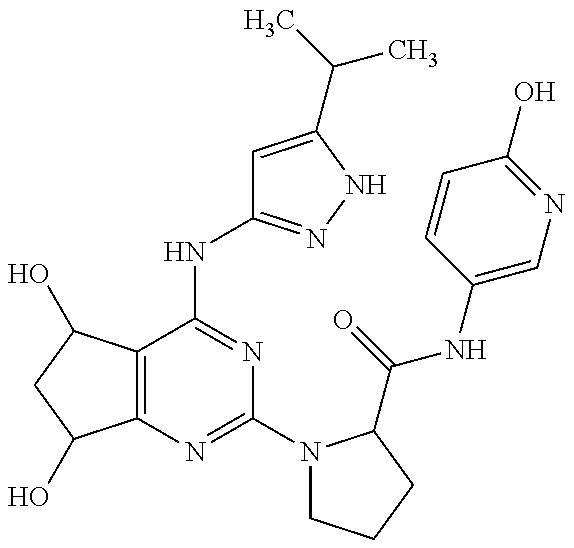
C12=C(C(NC3=NNC(C(C)C)=C3)=NC(N3CCCC3C(=O)NC3=CN=C(O)C=C3)=N1)C(O)CC2O
